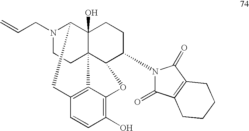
N1(CC=C)CCC23C4(O)C1CC1=C2C(=C(O)C=C1)OC3C(N1C(=O)C2=C(C1=O)CCCC2)CC4
